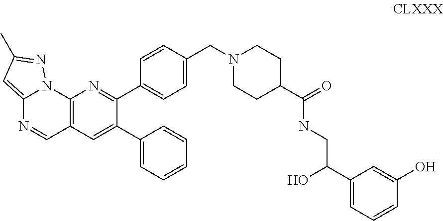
C12=CC(C)=NN1C1=C(C=N2)C=C(C2=CC=CC=C2)C(C2=CC=C(CN3CCC(C(=O)NCC(C4=CC=CC(O)=C4)O)CC3)C=C2)=N1
